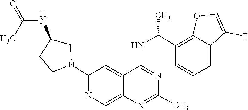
N1=C(NC(C2=C3C(=CC=C2)C(F)=CO3)C)C2=CC(N3CC(NC(=O)C)CC3)=NC=C2N=C1C
